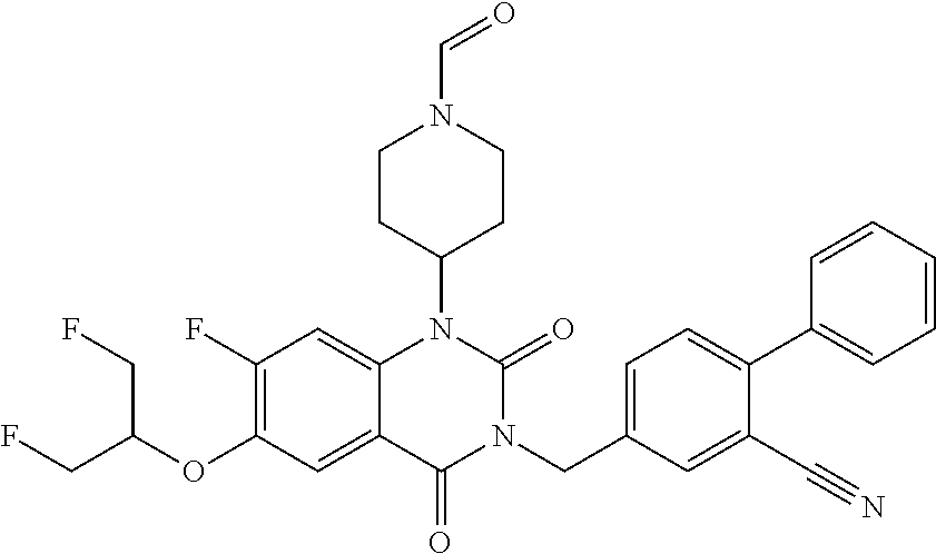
C1(F)=C(OC(CF)CF)C=C2C(=C1)N(C1CCN(C=O)CC1)C(=O)N(CC1=CC=C(C3=CC=CC=C3)C(C#N)=C1)C2=O
